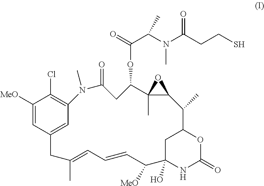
C1([MeO])=CC2=CC(=C1Cl)N(C)C(=O)CC(OC(=O)C(N(C)C(CCS)=O)C)C1(C)C(C(C)C3CC(O)(NC(=O)O3)C([MeO])C=CC=C(C)C2)O1
